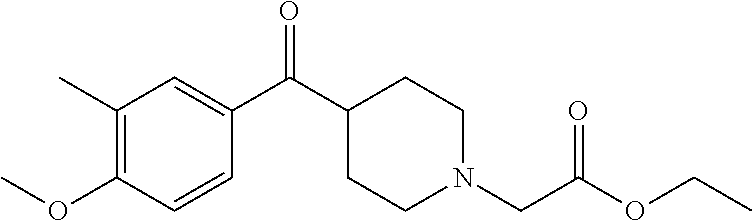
C1(C)=C(OC)C=CC(C(C2CCN(CC(=O)OCC)CC2)=O)=C1
